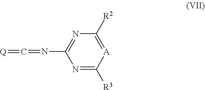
[Q]=C=NC1=NC([R2])=[A]C([R3])=N1
